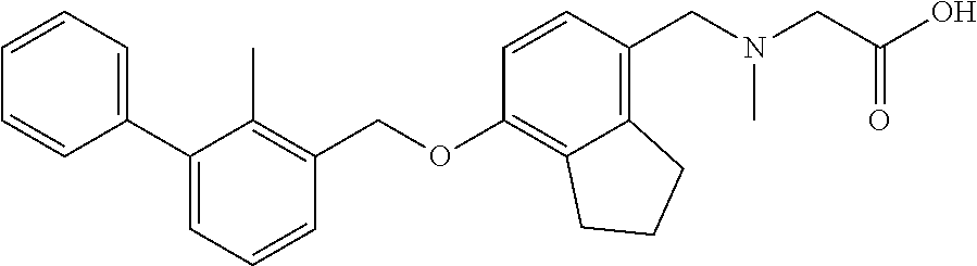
C1=CC=C(C2=CC=CC(COC3=C4C(=C(CN(CC(O)=O)C)C=C3)CCC4)=C2C)C=C1
